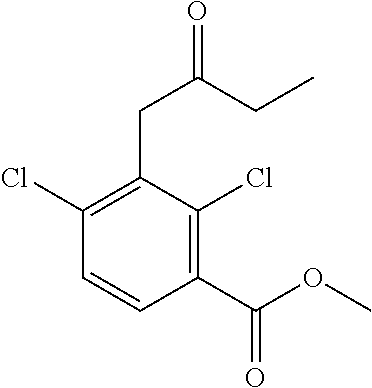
C1(Cl)=C(CC(CC)=O)C(Cl)=C(C(OC)=O)C=C1
